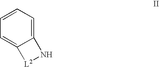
C12=CC=CC=C1[L2]N2
